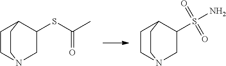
C1CN2CC(SC(C)=O)C1CC2.C1CN2CC(S(N)(=O)=O)C1CC2
